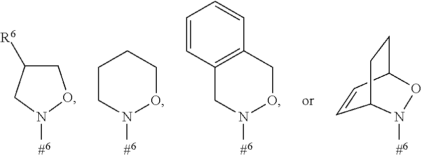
C1C([R6])CN([#6])O1.N1([#6])OCCCC1.N1([#6])OCC2=C(C1)C=CC=C2.[#6]N1C2C=CC(CC2)O1
